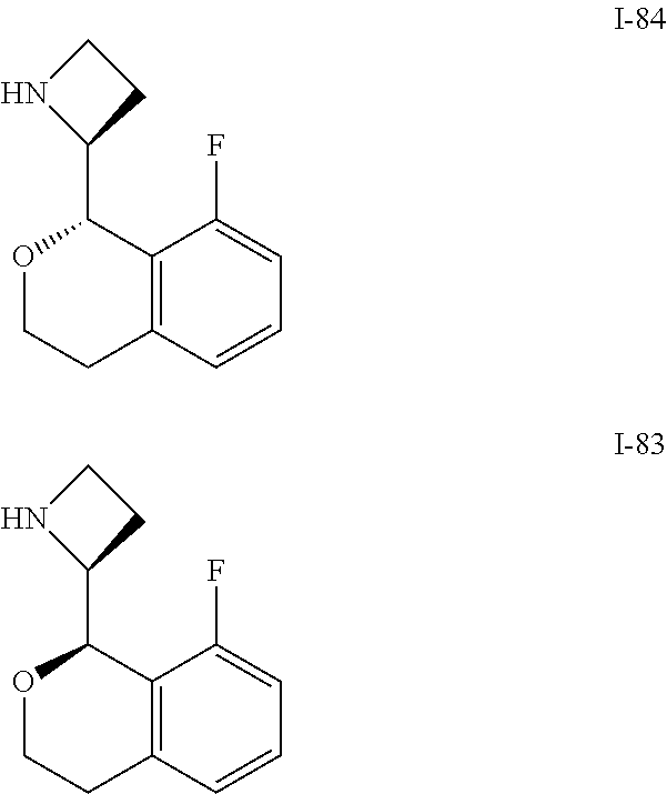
C1(C2OCCC3=C2C(F)=CC=C3)CCN1.C1(C2OCCC3=C2C(F)=CC=C3)CCN1
